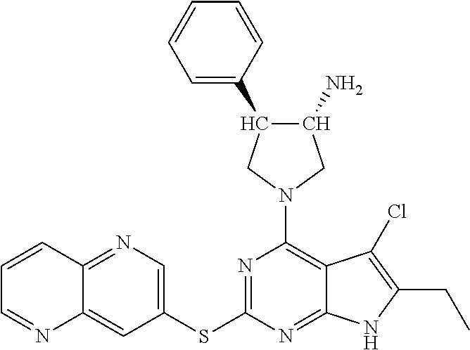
C1(SC2=NC(N3CC(N)C(C4=CC=CC=C4)C3)=C3C(=N2)NC(CC)=C3Cl)=CN=C2C(=C1)N=CC=C2
